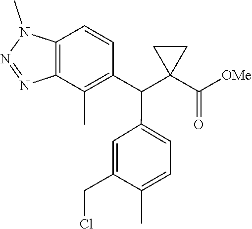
C12=C(C(C)=C(C(C3=CC=C(C)C(CCl)=C3)C3(C([OMe])=O)CC3)C=C1)N=NN2C
